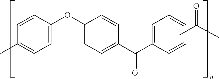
C1=CC(OC2=CC=C(C(C3=CC=CC=C3)=O)C=C2)=CC=C1C.CC(C)=O
